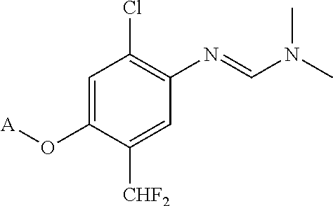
C1=C(O[A])C([CHF2])=CC(N=CN(C)C)=C1Cl
